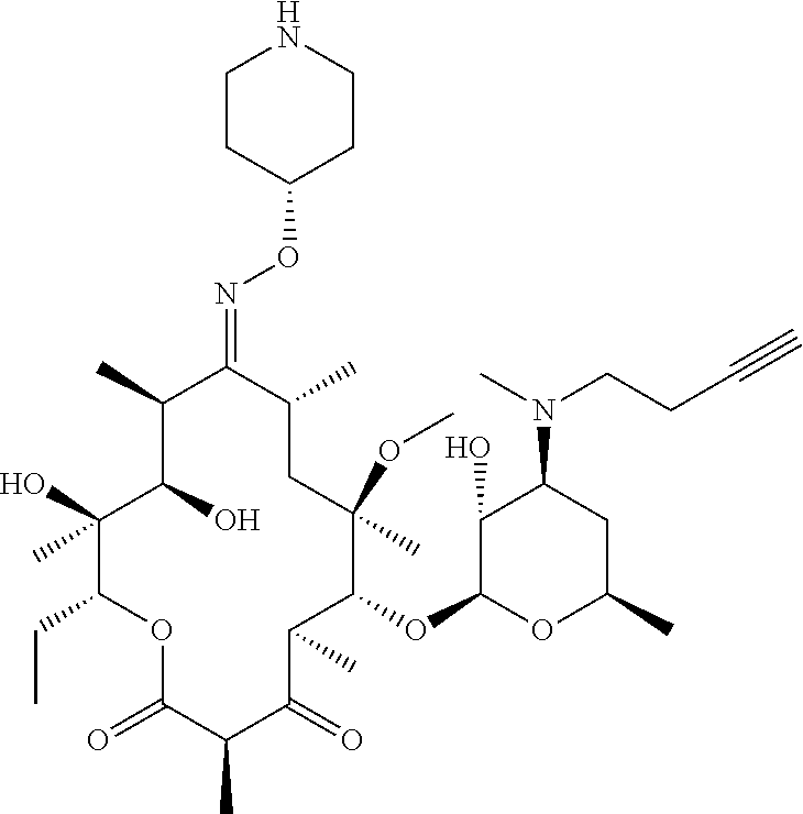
C1(O)C(O)(C)C(CC)OC(=O)C(C)C(=O)C(C)C(OC2C(O)C(N(C)CCC#C)CC(C)O2)C(OC)(C)CC(C)C(=NOC2CCNCC2)C1C
